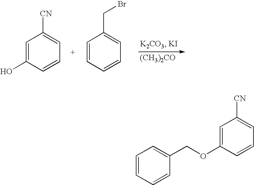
[(CH3)2CO].C1=C(O)C=CC=C1[CN].C1=CC=CC=C1CBr.C1=CC=CC(COC2=CC([CN])=CC=C2)=C1
